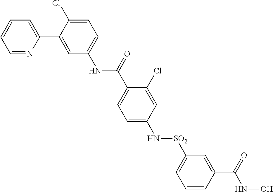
N(C1=CC=C(Cl)C(C2=CC=CC=N2)=C1)C(=O)C1=CC=C(N[SO2]C2=CC=CC(C(NO)=O)=C2)C=C1Cl
